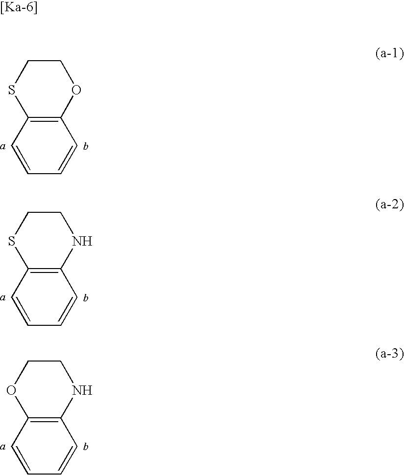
C1CSC2=C(O1)C=CC=C2.C1CSC2=C(N1)C=CC=C2.C1COC2=C(N1)C=CC=C2
